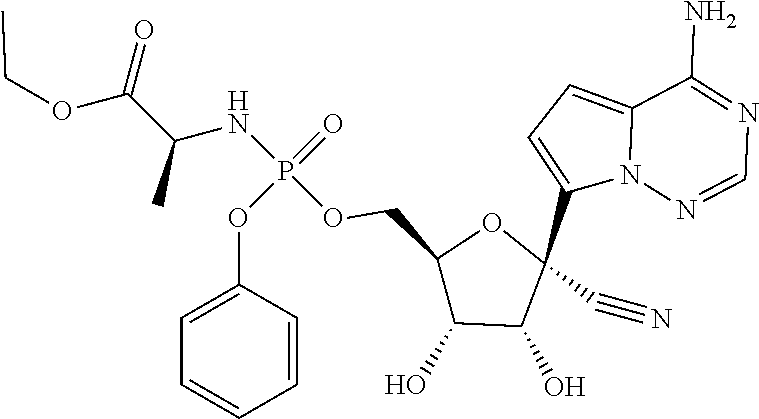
C1(O)C(O)C(C#N)(C2=CC=C3N2N=CN=C3N)OC1COP(OC1=CC=CC=C1)(=O)NC(C(=O)OCC)C
